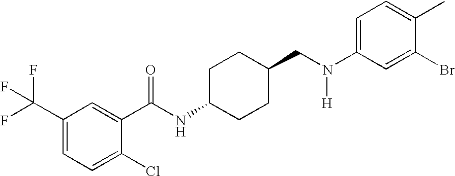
C1(C(F)(F)F)=CC=C(Cl)C(C(NC2CCC(CN(C3=CC=C(C)C(Br)=C3)[H])CC2)=O)=C1
